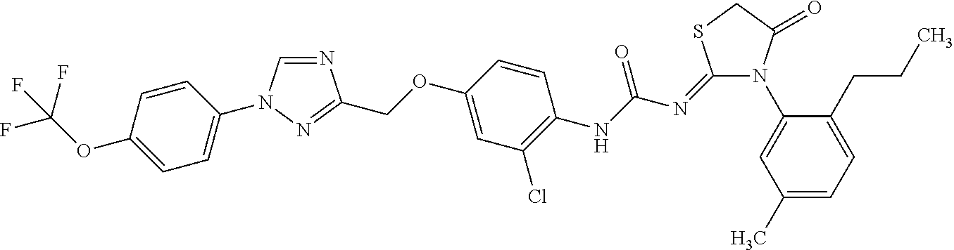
N1=CN(C2=CC=C(OC(F)(F)F)C=C2)N=C1COC1=CC(Cl)=C(NC(N=C2N(C3=CC(C)=CC=C3CCC)C(=O)CS2)=O)C=C1
